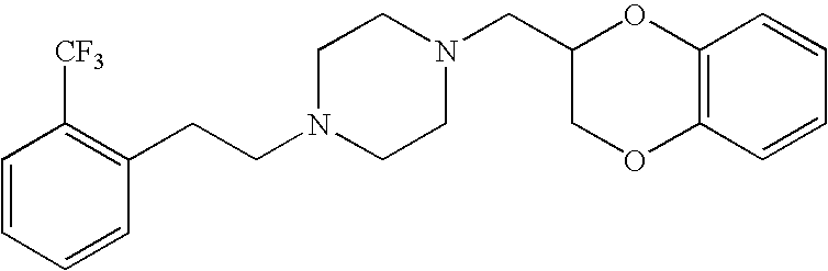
C(N1CCN(CC2COC3=C(O2)C=CC=C3)CC1)CC1=C([CF3])C=CC=C1
